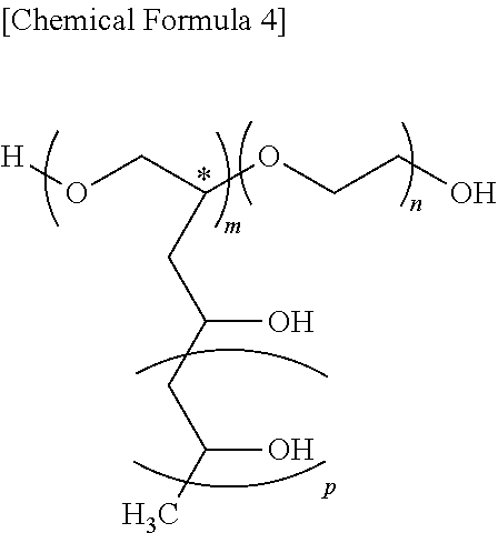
[H]OCC(OCCO)CC(CC(C)O)O
